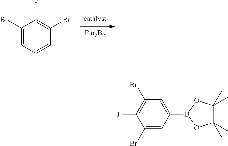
C1(Br)=CC=CC(Br)=C1F.[Pin2B2].C1(Br)=CC(B2OC(C)(C)C(C)(C)O2)=CC(Br)=C1F
